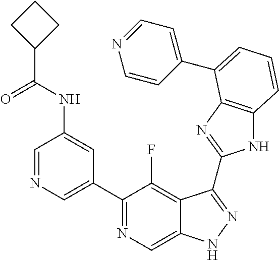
C1=NC=C(C2=NC=C3C(=C2F)C(C2=NC4=C(N2)C=CC=C4C2=CC=NC=C2)=NN3)C=C1NC(C1CCC1)=O
